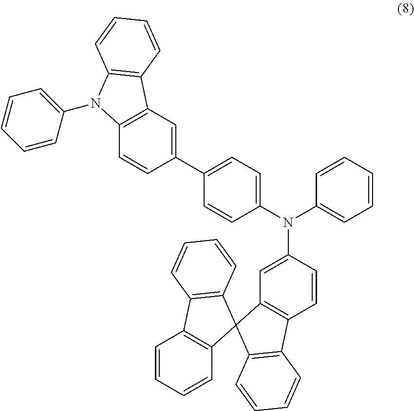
C1(C2=CC=C(N(C3=CC=CC=C3)C3=CC4=C(C=C3)C3=C(C=CC=C3)C43C4=C(C=CC=C4)C4=C3C=CC=C4)C=C2)=CC2=C(C=C1)N(C1=CC=CC=C1)C1=C2C=CC=C1
